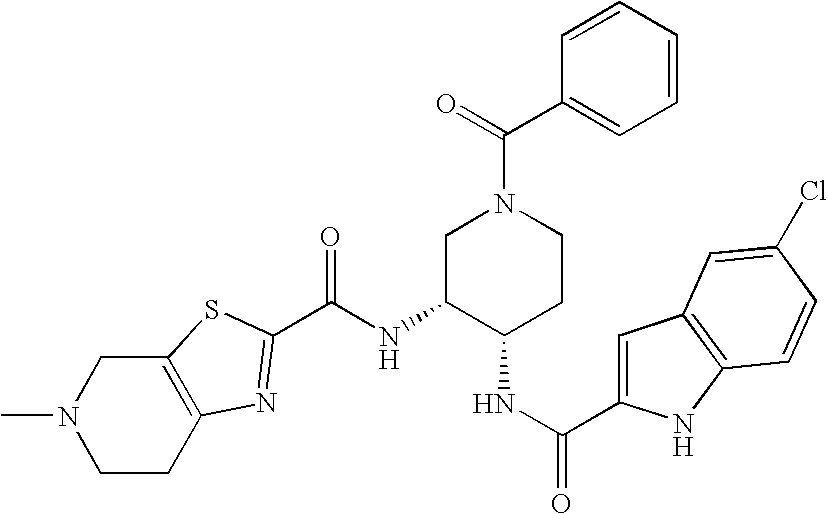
C1C2=C(CN(C)C1)SC(C(=O)NC1C(NC(C3=CC4=C(N3)C=CC(Cl)=C4)=O)CCN(C(C3=CC=CC=C3)=O)C1)=N2
